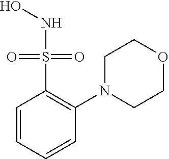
C1=CC=CC(N2CCOCC2)=C1S(NO)(=O)=O
